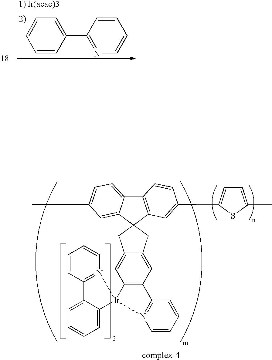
C1=CC(C2=NC=CC=C2)=CC=C1.C12=C(C=C(CC3=CC=C(C)S3)C=C1)C1(C3=CC(CC)=CC=C23)CC2=CC3=C(C=C2C1)[lr]1(N2=C3C=CC=C2)N2=C(C=CC=C2)C2=CC=CC=C21
